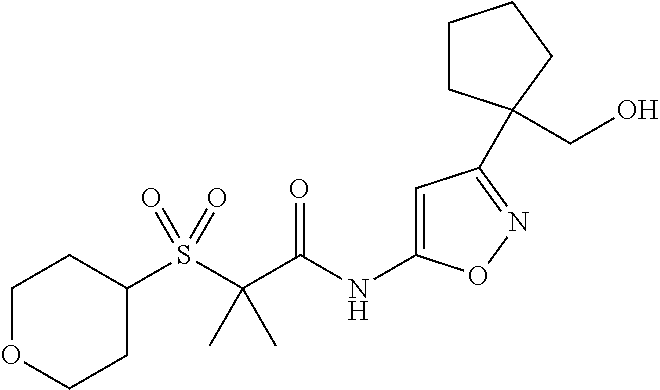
C1OCCC(S(C(C(NC2=CC(C3(CO)CCCC3)=NO2)=O)(C)C)(=O)=O)C1
